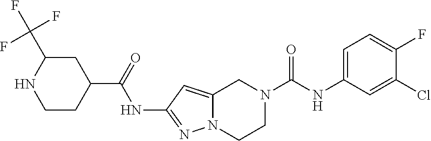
N(C1=NN2C(=C1)CN(C(NC1=CC=C(F)C(Cl)=C1)=O)CC2)C(C1CC(C(F)(F)F)NCC1)=O
